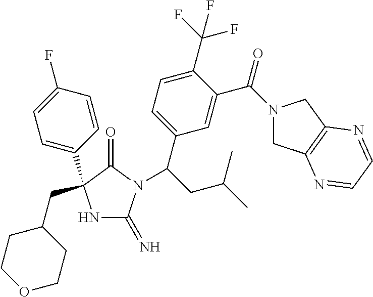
N1C(=N)N(C(C2=CC=C(C(F)(F)F)C(C(N3CC4=C(C3)N=CC=N4)=O)=C2)CC(C)C)C(=O)C1(C1=CC=C(F)C=C1)CC1CCOCC1
